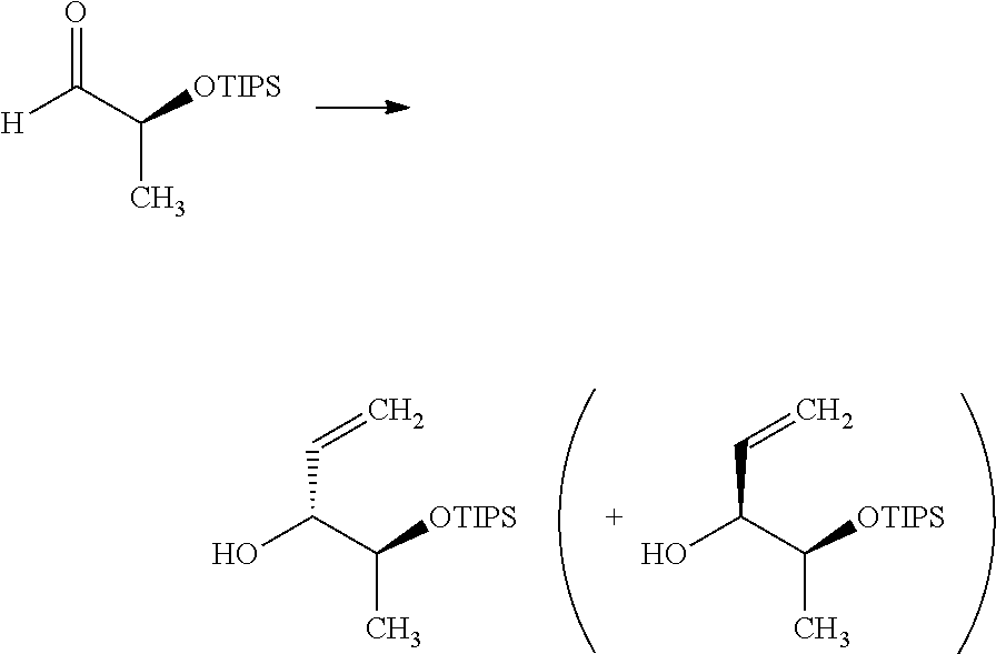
O=C(C([OTIPS])C)[H].C(C(C([OTIPS])C)O)=C.C(C(C([OTIPS])C)O)=C
